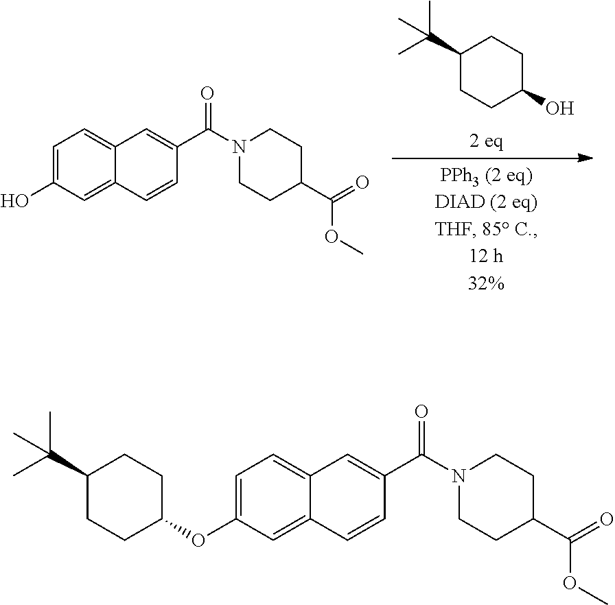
C1(C(C)(C)C)CCC(O)CC1.C1=C(O)C=C2C(=C1)C=C(C(N1CCC(C(=O)OC)CC1)=O)C=C2.C1=C(OC2CCC(C(C)(C)C)CC2)C=C2C(=C1)C=C(C(N1CCC(C(=O)OC)CC1)=O)C=C2
